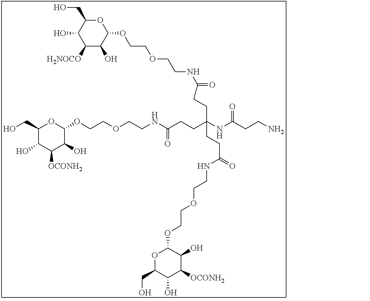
C1(CO)C(O)C([OCONH2])C(O)C(OCCOCCNC(CCC(CCC(=O)NCCOCCOC2C(O)C([H2NOCO])C(O)C(CO)O2)(CCC(NCCOCCOC2C(O)C([OCONH2])C(O)C(CO)O2)=O)NC(CCN)=O)=O)O1
